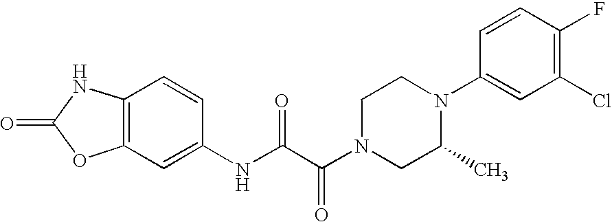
O=C1OC2=C(N1)C=CC(NC(C(N1CC(C)N(C3=CC(Cl)=C(F)C=C3)CC1)=O)=O)=C2
